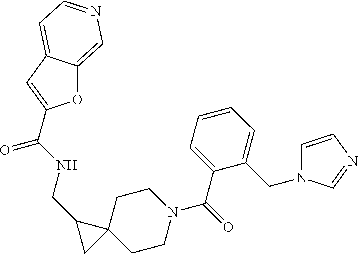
C12(CCN(C(C3=CC=CC=C3CN3C=CN=C3)=O)CC1)CC2CNC(=O)C1=CC2=CC=NC=C2O1
